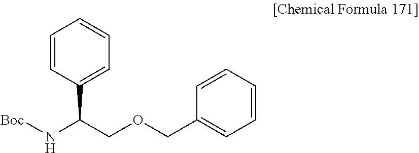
[Boc]NC(C1=CC=CC=C1)COCC1=CC=CC=C1
